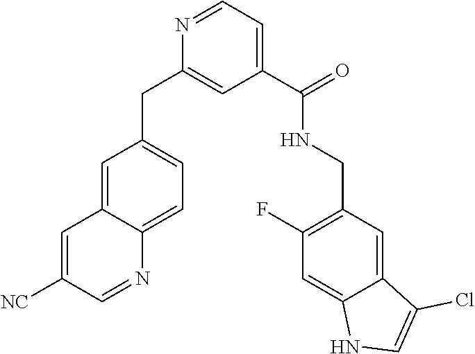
N1=CC=C(C(NCC2=C(F)C=C3C(=C2)C(Cl)=CN3)=O)C=C1CC1=CC=C2C(=C1)C=C([NC])C=N2
